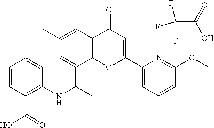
C(=O)(O)C(F)(F)F.C1(C)=CC2=C(C(C(C)NC3=C(C(=O)O)C=CC=C3)=C1)OC(C1=CC=CC(OC)=N1)=CC2=O
